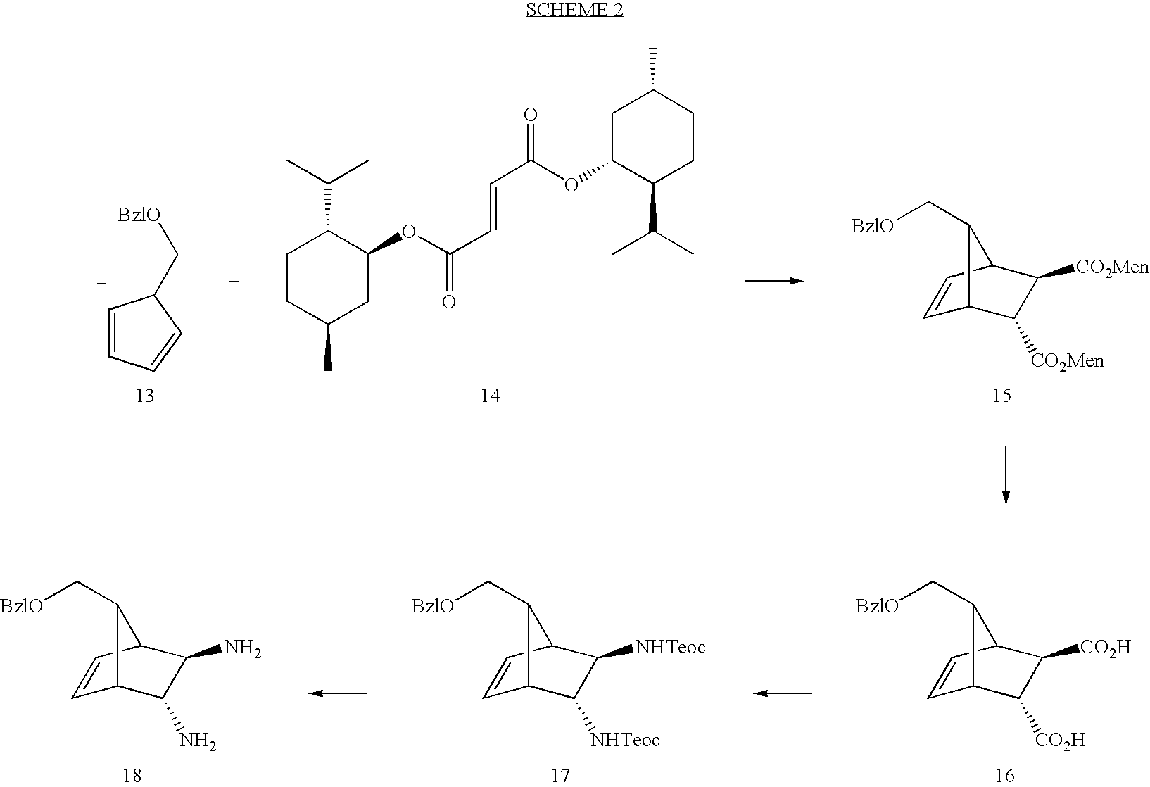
C1=CC2C([CO2Men])C([CO2Men])C1C2C[BzlO].C1C(OC(C=CC(OC2C(C(C)C)CCC(C)C2)=O)=O)C(C(C)C)CCC1C.C1=CC=CC1C[BzlO].C1=CC2C(N)C(N)C1C2C[BzlO].C1=CC2C([NHTeoc])C([NHTeoc])C1C2C[BzlO].C1=CC2C([CO2H])C([CO2H])C1C2C[BzlO]
